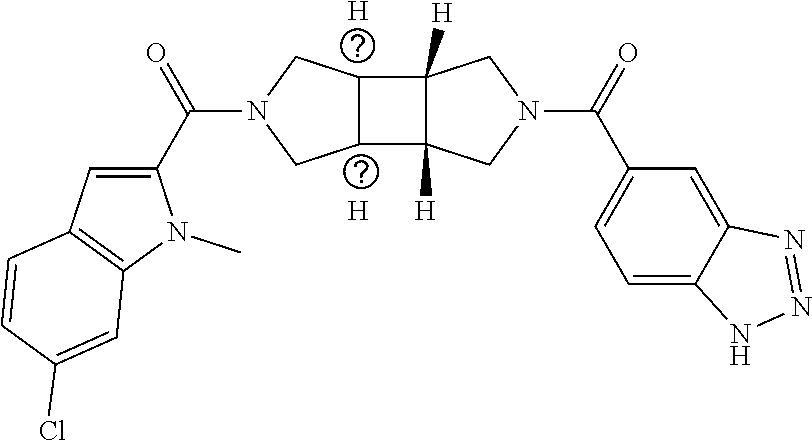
[H].C1=C(C(N2CC3C(C4([H])C3([H])CN(C(C3=CC=C5C(=C3)N=NN5)=O)C4)C2)=O)N(C)C2=C1C=CC(Cl)=C2.[H]
